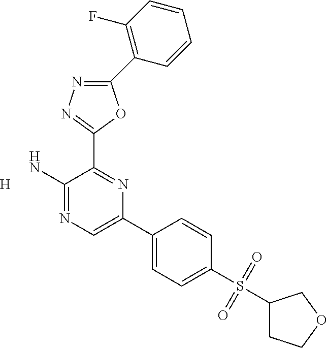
C1(C2=C(F)C=CC=C2)=NN=C(C2=NC(C3=CC=C(S(C4CCOC4)(=O)=O)C=C3)=CN=C2N)O1.[H]
